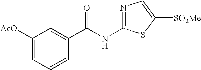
C1([AcO])=CC=CC(C(NC2=NC=C([SO2Me])S2)=O)=C1
